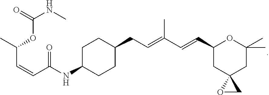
C1C(NC(C=CC(C)OC(=O)NC)=O)CCC(CC=C(C=CC2CC3(CC(C)(C)O2)OC3)C)C1
